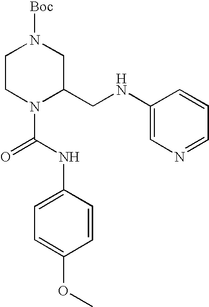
C1CN(C(=O)NC2=CC=C(OC)C=C2)C(CNC2=CN=CC=C2)CN1[Boc]
